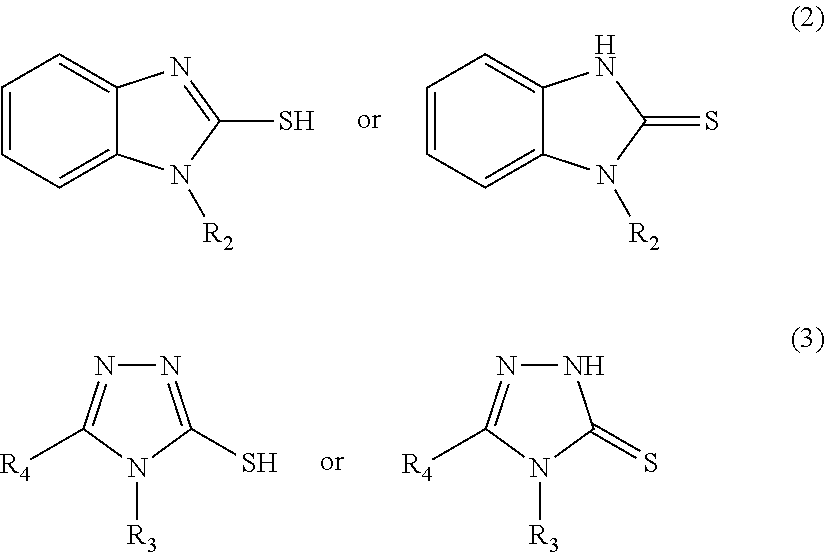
C1=CC=C2C(=C1)N=C(S)N2[R2].C1=CC=C2C(=C1)NC(=S)N2[R2].N1=C(S)N([R3])C([R4])=N1.N1N=C([R4])N([R3])C1=S
